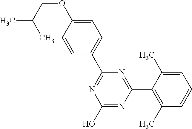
N1=C(C2=CC=C(OCC(C)C)C=C2)N=C(C2=C(C)C=CC=C2C)N=C1O
